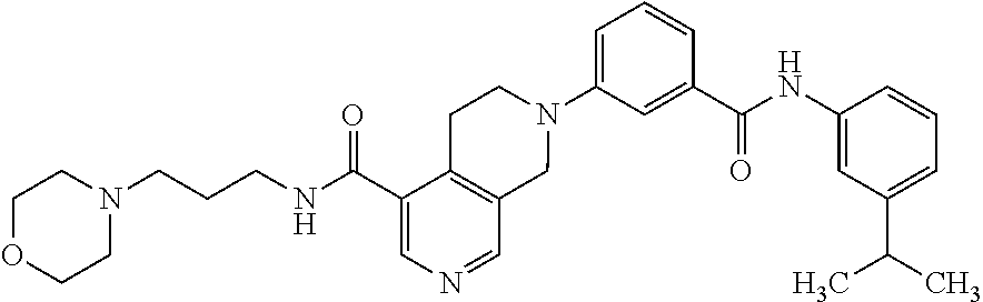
C1(N2CCC3=C(C2)C=NC=C3C(NCCCN2CCOCC2)=O)=CC=CC(C(NC2=CC(C(C)C)=CC=C2)=O)=C1
